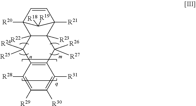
C12=C(C([R28])=C([R29])C([R30])=C1[R31])C([R24])([R25])C1([R22])C([R23])(C2([R26])[R27])C2([R21])C=CC1([R20])C2([R18])[R19]
